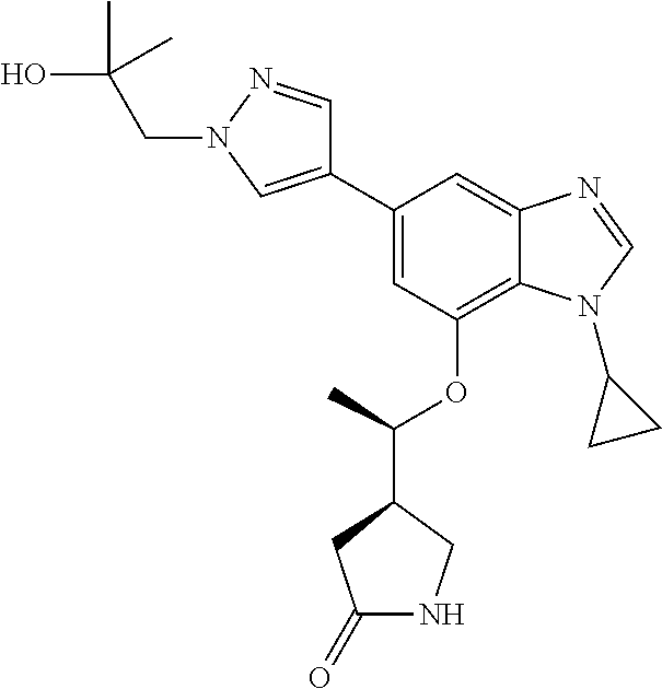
C1(C2=CN(CC(O)(C)C)N=C2)=CC(OC(C2CC(=O)NC2)C)=C2C(=C1)N=CN2C1CC1
